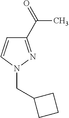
C1=CN(CC2CCC2)N=C1C(=O)C
